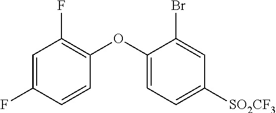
C1=C(F)C=CC(OC2=CC=C([SO2CF3])C=C2Br)=C1F
